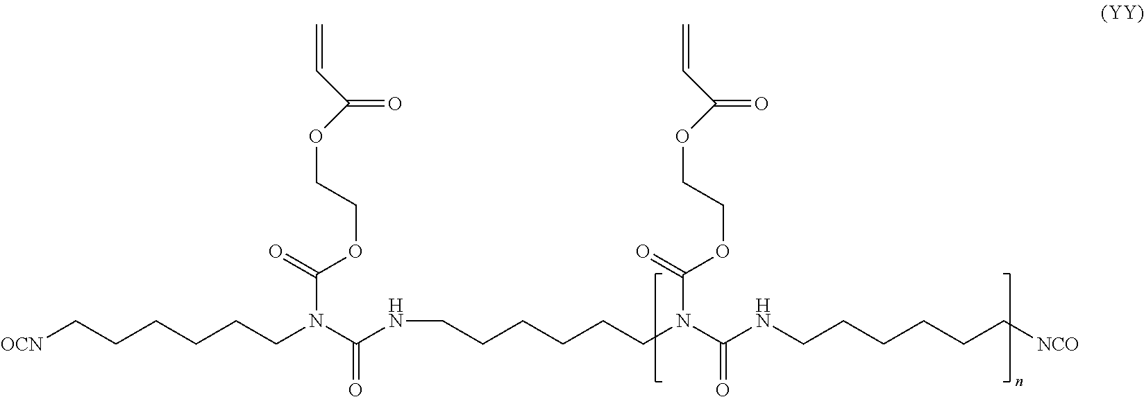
[OCN]CCCCCCN(C(NCCCCCCN(C(NCCCCCC[NCO])=O)C(=O)OCCOC(=O)C=C)=O)C(=O)OCCOC(=O)C=C
